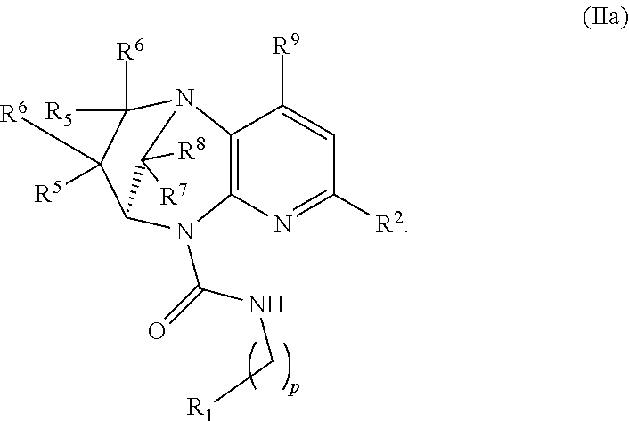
N1=C([R2])C=C([R9])C2=C1N(C(NC[R1])=O)C1C([R6])([R5])C([R6])([R5])N2C1([R8])[R7]
